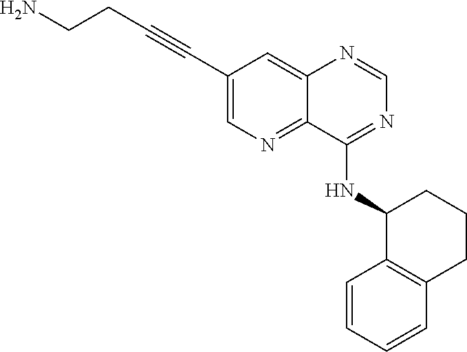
C12=CC(C#CCCN)=CN=C1C(NC1C3=C(CCC1)C=CC=C3)=NC=N2
